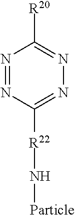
N1=NC([R22]N[Particle])=NN=C1[R20]
